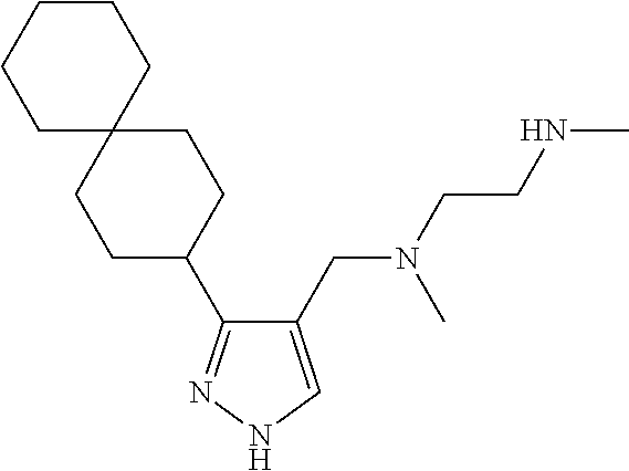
C1(CN(CCNC)C)=CNN=C1C1CCC2(CC1)CCCCC2
